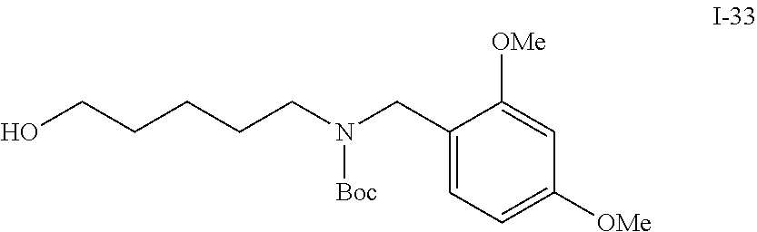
OCCCCCN(CC1=CC=C([OMe])C=C1[OMe])[Boc]
